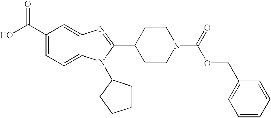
C1(C(O)=O)=CC=C2C(=C1)N=C(C1CCN(C(OCC3=CC=CC=C3)=O)CC1)N2C1CCCC1
